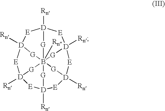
[E]1[D]2([Rn])[G]B3456([Rn])[G][D]1([Rn])[E][D]([Rn])([G]3)[E][D]([Rn])([E][D]([Rn])([G]4)[E][D]([Rn])([G]5)[E]2)[G]6
